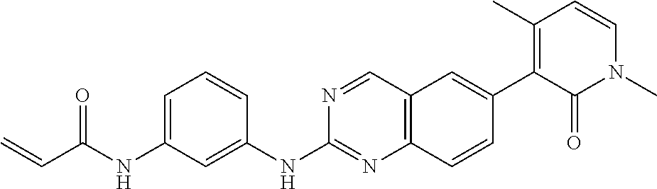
C1=C(NC(C=C)=O)C=C(NC2=NC3=C(C=N2)C=C(C2=C(C)C=CN(C)C2=O)C=C3)C=C1
